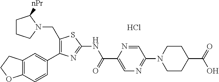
C12=C(C=CC(C3=C(CN4C([nPr])CCC4)SC(NC(C4=CN=C(N5CCC(C(=O)O)CC5)C=N4)=O)=N3)=C1)OCC2.Cl
